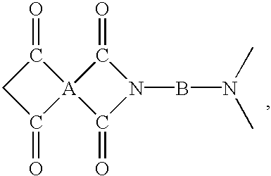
C1(=O)CC(=O)[A]12C(=O)N(BN(C)C)C2=O
